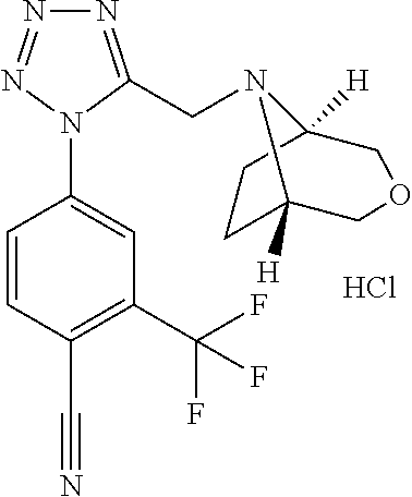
C1=C(N2C(CN3C4([H])CCC3([H])COC4)=NN=N2)C=CC(C#N)=C1C(F)(F)F.Cl
